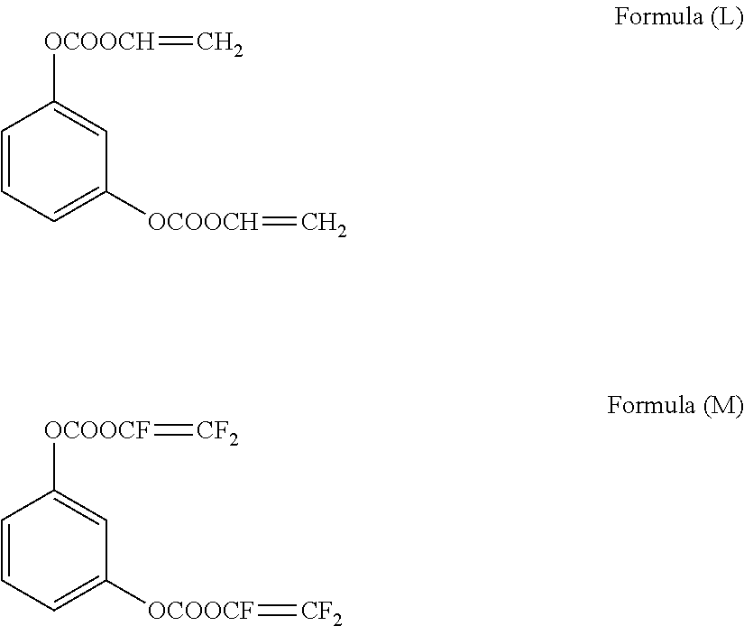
C1=CC=C([OCOOCH]=C)C=C1[OCOOCH]=C.C1=CC=C([OCOOCF]=[CF2])C=C1[OCOOCF]=[CF2]
